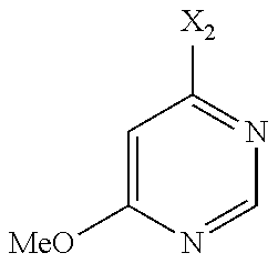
C1=C([MeO])N=CN=C1[X2]
